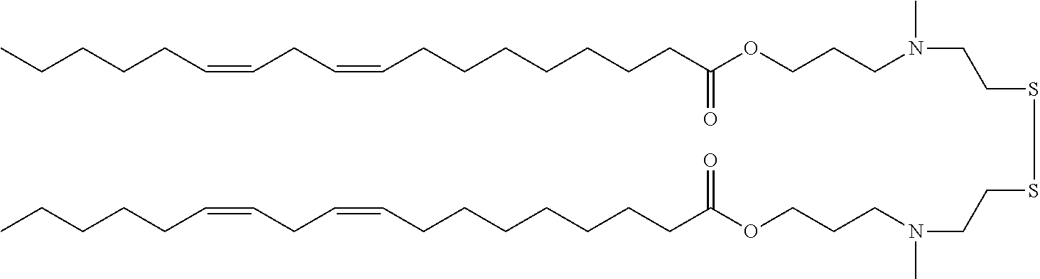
C(CCCCCCCC(OCCCN(CCSSCCN(CCCOC(CCCCCCCC=CCC=CCCCCC)=O)C)C)=O)=CCC=CCCCCC
